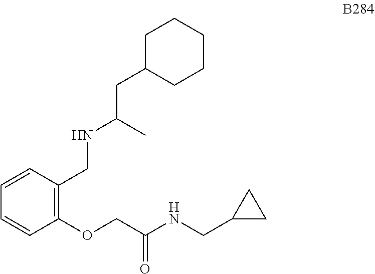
C1(CNC(C)CC2CCCCC2)=C(OCC(NCC2CC2)=O)C=CC=C1
